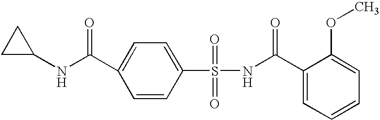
C1(C(NS(C2=CC=C(C(NC3CC3)=O)C=C2)(=O)=O)=O)=CC=CC=C1OC
